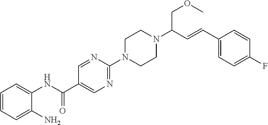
C(C1=CN=C(N2CCN(C(C=CC3=CC=C(F)C=C3)COC)CC2)N=C1)(NC1=CC=CC=C1N)=O
